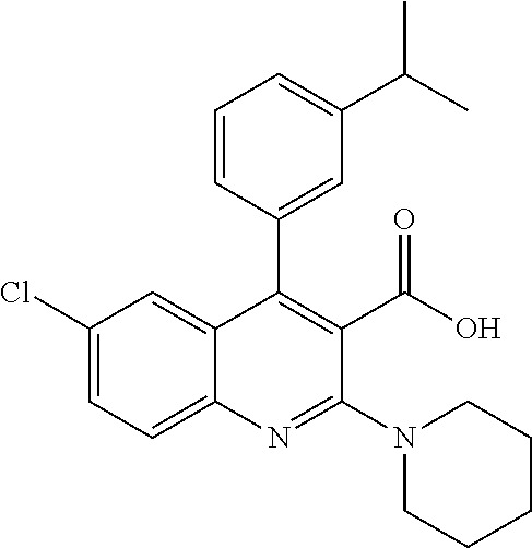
C1(Cl)=CC=C2C(=C1)C(C1=CC(C(C)C)=CC=C1)=C(C(O)=O)C(N1CCCCC1)=N2
